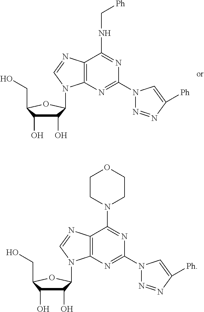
C1(O)C(O)C(CO)OC1N1C2=C(C(NC[Ph])=NC(N3N=NC([Ph])=C3)=N2)N=C1.C1(O)C(O)C(CO)OC1N1C2=C(C(N3CCOCC3)=NC(N3N=NC([Ph])=C3)=N2)N=C1
